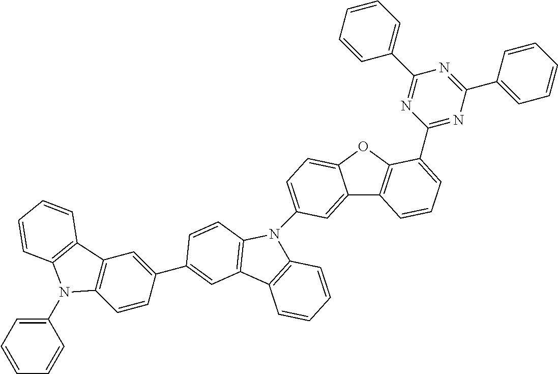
C12=CC(N3C4=C(C=C(C5=CC6=C(C=C5)N(C5=CC=CC=C5)C5=C6C=CC=C5)C=C4)C4=C3C=CC=C4)=CC=C1OC1=C2C=CC=C1C1=NC(C2=CC=CC=C2)=NC(C2=CC=CC=C2)=N1
